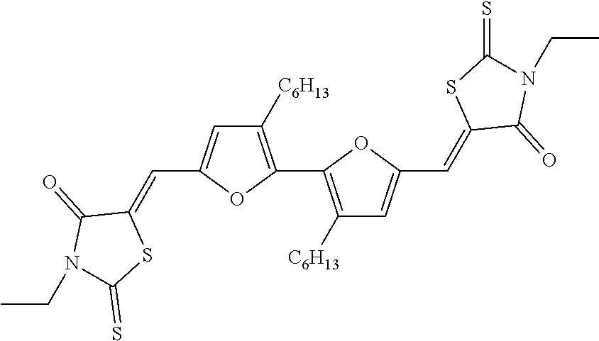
C1([C6H13])=C(C2=C([C6H13])C=C(C=C3C(=O)N(CC)C(=S)S3)O2)OC(C=C2C(=O)N(CC)C(=S)S2)=C1
